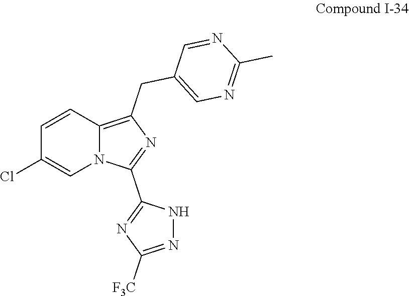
C1=CC2=C(CC3=CN=C(C)N=C3)N=C(C3=NC([F3C])=NN3)N2C=C1Cl
